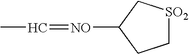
CC=[NO]C1CC[SO2]C1
